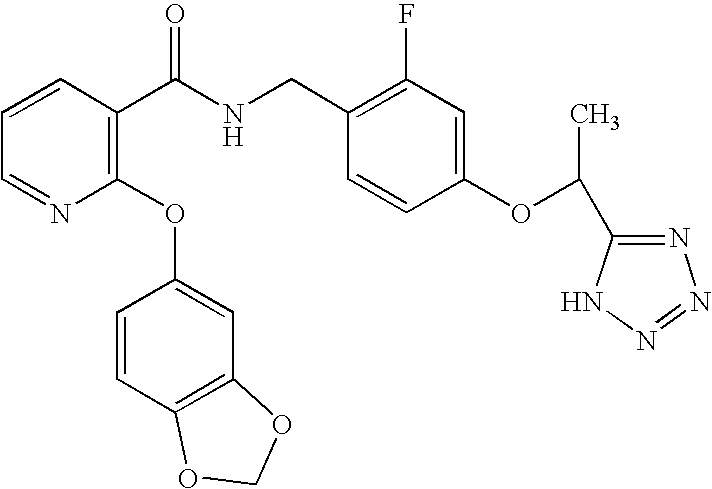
C1=CC(C(NCC2=C(F)C=C(OC(C3=NN=NN3)C)C=C2)=O)=C(OC2=CC3=C(C=C2)OCO3)N=C1
